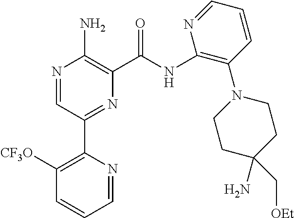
N1=CC(C2=C([CF3O])C=CC=N2)=NC(C(NC2=C(N3CCC(N)(C[OEt])CC3)C=CC=N2)=O)=C1N
